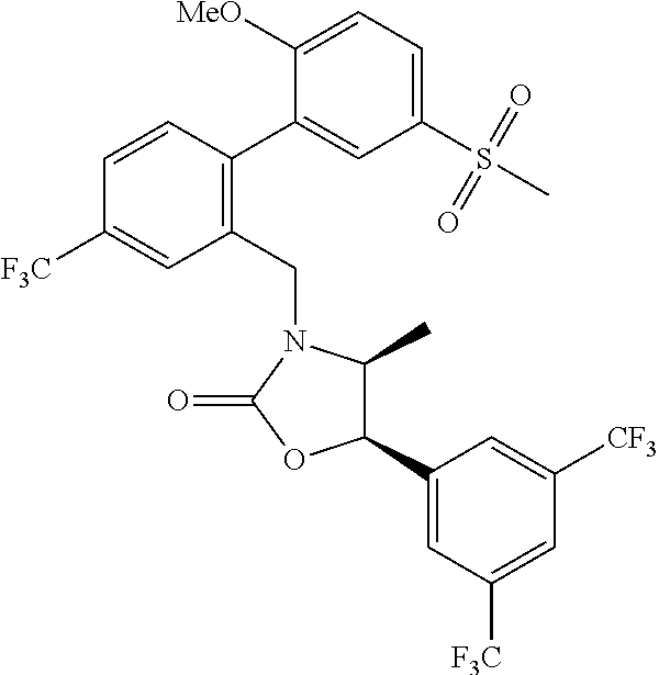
C1(CN2C(C)C(C3=CC([F3C])=CC([CF3])=C3)OC2=O)=C(C2=CC(S(=O)(=O)C)=CC=C2[MeO])C=CC([F3C])=C1
